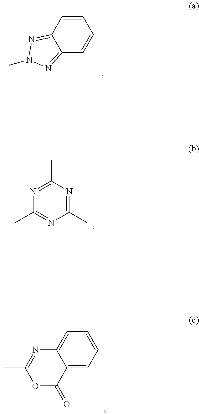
C1=CC2=NN(C)N=C2C=C1.C1(C)=NC(C)=NC(C)=N1.C12=CC=CC=C1N=C(C)OC2=O
